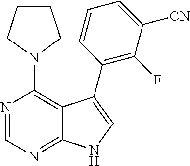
N1(C2=C3C(=NC=N2)NC=C3C2=C(F)C([CN])=CC=C2)CCCC1
